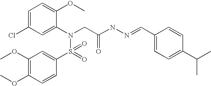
C1=C(Cl)C=C(N(CC(NN=CC2=CC=C(C(C)C)C=C2)=O)S(C2=CC(OC)=C(OC)C=C2)(=O)=O)C(OC)=C1
